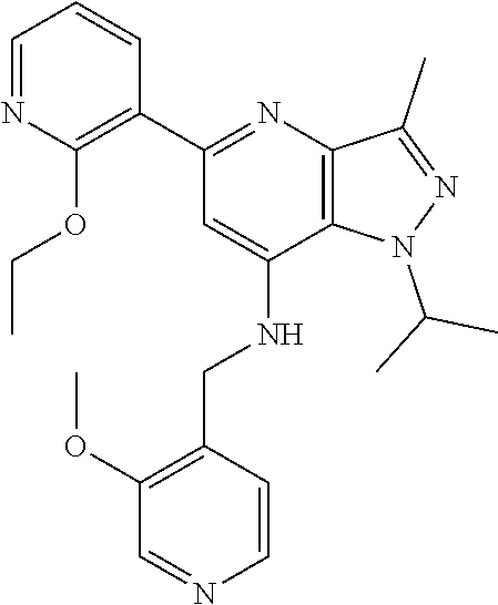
C1(C2=C(OCC)N=CC=C2)=NC2=C(C(NCC3=C(OC)C=NC=C3)=C1)N(C(C)C)N=C2C
